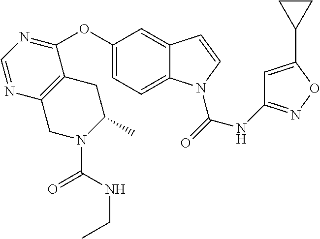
C12=C(C(OC3=CC=C4C(=C3)C=CN4C(=O)NC3=NOC(C4CC4)=C3)=NC=N1)CC(C)N(C(=O)NCC)C2
